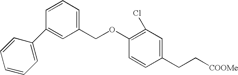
C1(C2=CC(COC3=C(Cl)C=C(CC[COOMe])C=C3)=CC=C2)=CC=CC=C1
